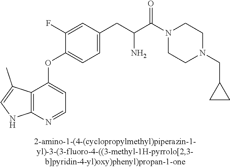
C1(F)=CC(CC(C(=O)N2CCN(CC3CC3)CC2)N)=CC=C1OC1=CC=NC2=C1C(C)=CN2
